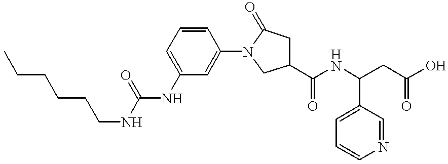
C(CCCCNC(NC1=CC=CC(N2CC(C(NC(CC(O)=O)C3=CC=CN=C3)=O)CC2=O)=C1)=O)C
